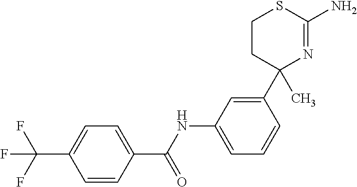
C1=CC(C(NC2=CC=CC(C3(C)N=C(N)SCC3)=C2)=O)=CC=C1C(F)(F)F
